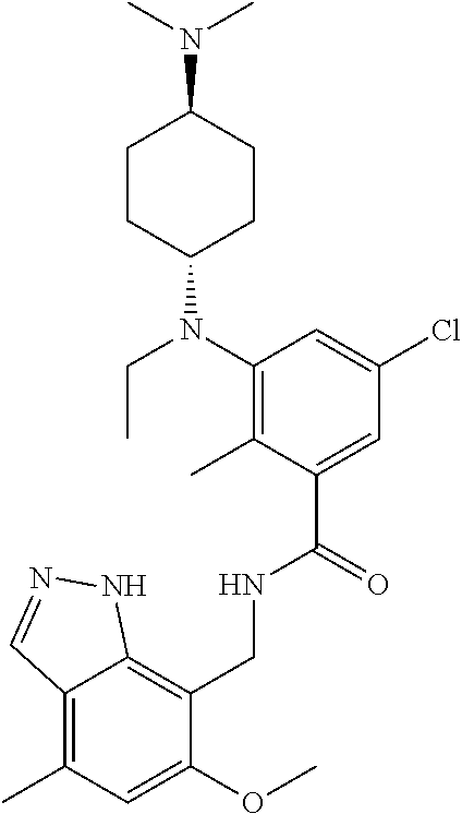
C1(CNC(C2=CC(Cl)=CC(N(C3CCC(N(C)C)CC3)CC)=C2C)=O)=C2C(=C(C)C=C1OC)C=NN2
